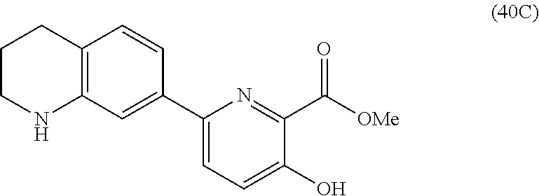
C1CNC2=C(C1)C=CC(C1=CC=C(O)C(C([OMe])=O)=N1)=C2
